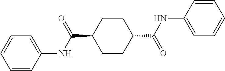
C1CC(C(NC2=CC=CC=C2)=O)CCC1C(NC1=CC=CC=C1)=O
